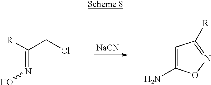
C(=NO)([R])CCl.[NaCN].C1=C(N)ON=C1[R]
